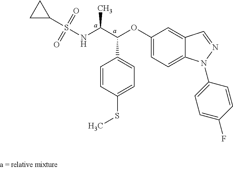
C1=C(SC)C=CC(C(C(NS(=O)(=O)C2CC2)C)OC2=CC=C3C(=C2)C=NN3C2=CC=C(F)C=C2)=C1
